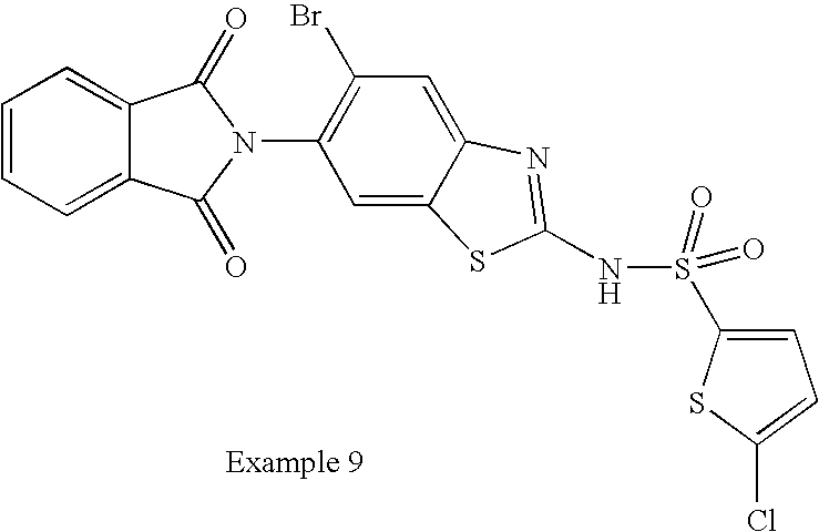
C1=CC=C2C(=C1)C(=O)N(C1=C(Br)C=C3C(=C1)SC(NS(=O)(=O)C1=CC=C(Cl)S1)=N3)C2=O
